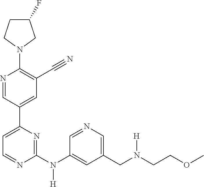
C1(F)CCN(C2=C(C#N)C=C(C3=CC=NC(N(C4=CC(CN(CCOC)[H])=CN=C4)[H])=N3)C=N2)C1
